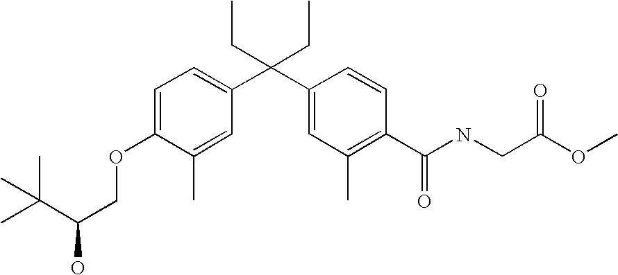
C1=C(C)C(OCC(C(C)(C)C)O)=CC=C1C(C1=CC(C)=C(C(NCC(OC)=O)=O)C=C1)(CC)CC
